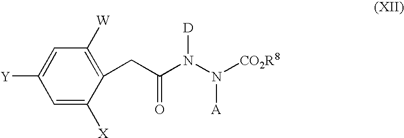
C1=C([X])C(CC(N(N([CO2R8])[A])[D])=O)=C([W])C=C1[Y]
